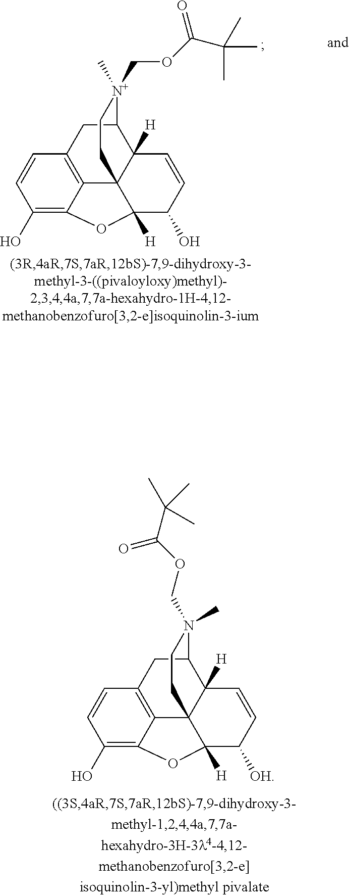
C1=CC(O)=C2C3=C1CC1C4([H])C3(C([H])(C(O)C=C4)O2)CC[N+]1(COC(C(C)(C)C)=O)C.C1=CC(O)=C2C3=C1CC1C4([H])C3(C([H])(C([OH])C=C4)O2)CCN1(C)COC(C(C)(C)C)=O
